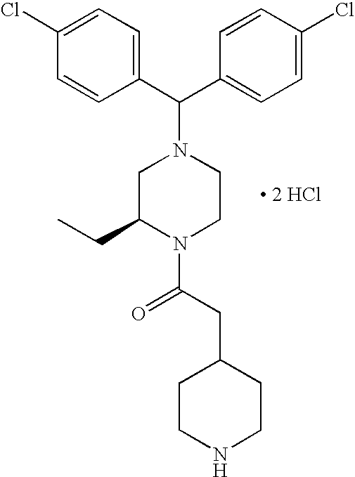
C(C1=CC=C(Cl)C=C1)(N1CC(CC)N(C(CC2CCNCC2)=O)CC1)C1=CC=C(Cl)C=C1.[ 2 HCl]
